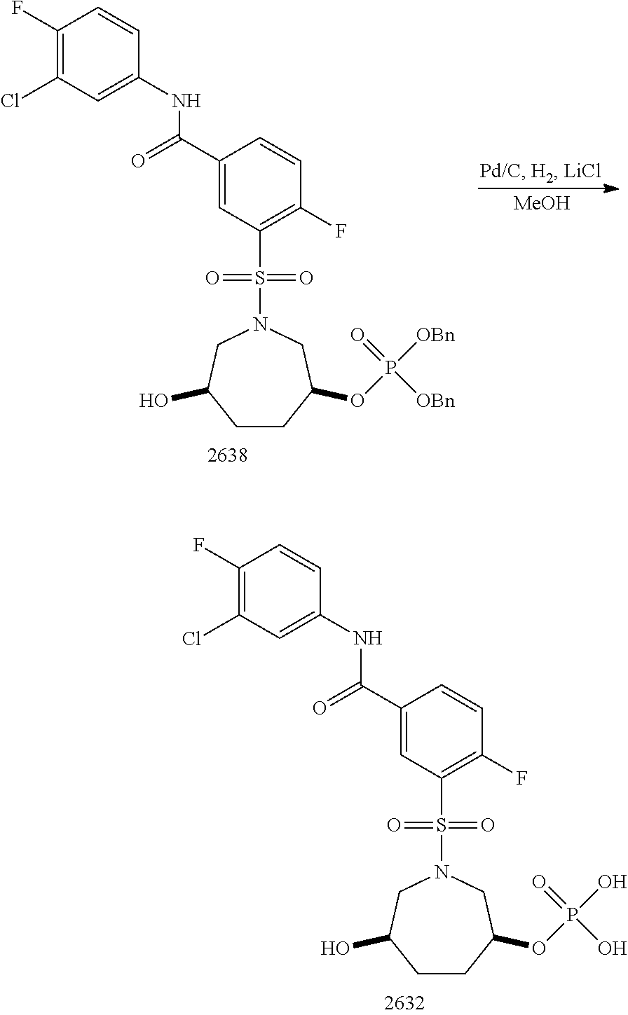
[MeOH].C1(F)=C(Cl)C=C(NC(C2=CC(S(N3CC(O)CCC(OP([OBn])(=O)[OBn])C3)(=O)=O)=C(F)C=C2)=O)C=C1.C1(F)=C(Cl)C=C(NC(C2=CC(S(N3CC(O)CCC(OP(O)(=O)O)C3)(=O)=O)=C(F)C=C2)=O)C=C1
